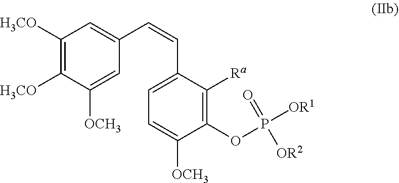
C1([H3CO])=C([H3CO])C([OCH3])=CC(C=CC2=CC=C([OCH3])C(OP(=O)([OR1])[OR2])=C2[Ra])=C1
